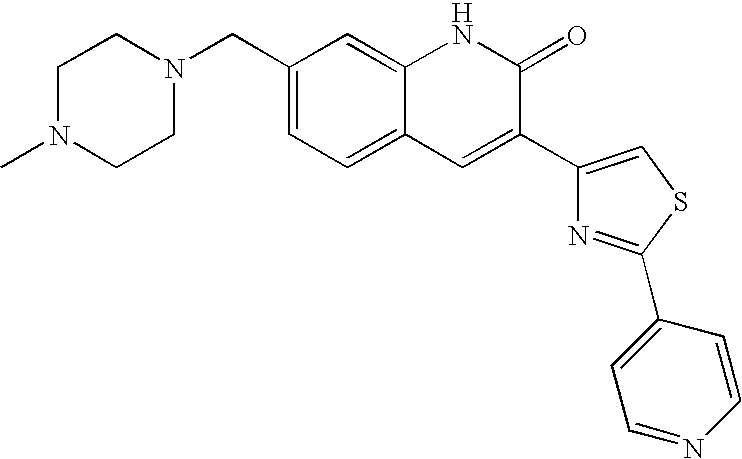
C1(CN2CCN(C)CC2)=CC=C2C(=C1)NC(=O)C(C1=CSC(C3=CC=NC=C3)=N1)=C2
